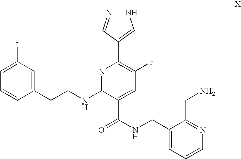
C1=C(F)C=C(CCNC2=NC(C3=CNN=C3)=C(F)C=C2C(NCC2=CC=CN=C2CN)=O)C=C1
